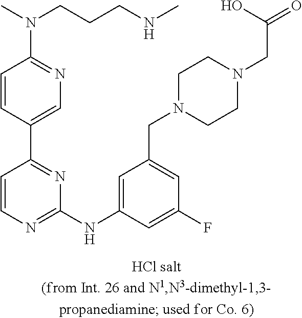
C1=C(C2=NC(NC3=CC(CN4CCN(CC(O)=O)CC4)=CC(F)=C3)=NC=C2)C=CC(N(CCCNC)C)=N1
